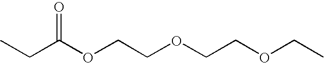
CCC(OCCOCCOCC)=O
